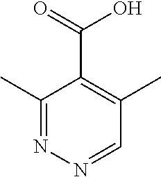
C1(C)=NN=CC(C)=C1C(=O)O
